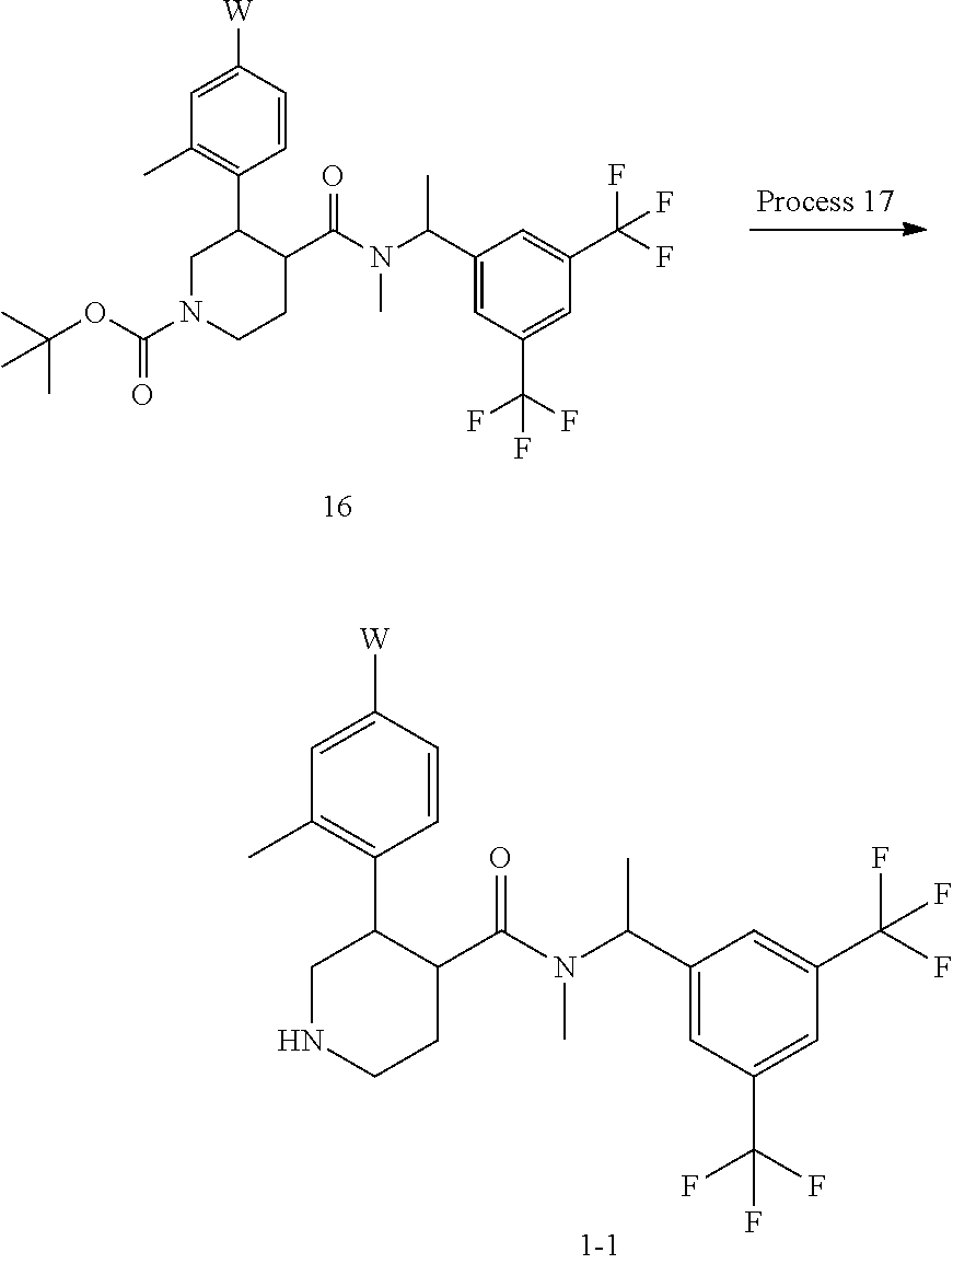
N1CCC(C(=O)N(C(C2=CC(C(F)(F)F)=CC(C(F)(F)F)=C2)C)C)C(C2=C(C)C=C([W])C=C2)C1.O(C(C)(C)C)C(N1CCC(C(=O)N(C(C2=CC(C(F)(F)F)=CC(C(F)(F)F)=C2)C)C)C(C2=C(C)C=C([W])C=C2)C1)=O
